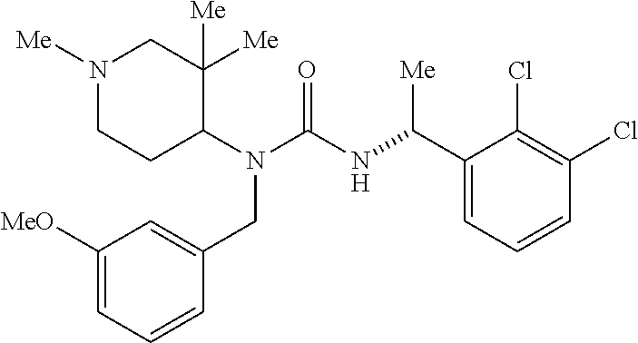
N1([Me])CCC(N(C(=O)NC(C2=CC=CC(Cl)=C2Cl)[Me])CC2=CC([MeO])=CC=C2)C([Me])([Me])C1
